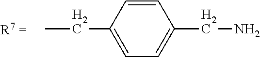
CCC1=CC=C(CN)C=C1
